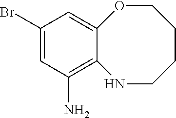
C1(Br)=CC(N)=C2C(=C1)OCCCCN2
